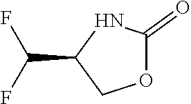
O1CC(C(F)F)NC1=O
